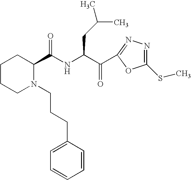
C1CCN(CCCC2=CC=CC=C2)C(C(NC(C(=O)C2=NN=C(SC)O2)CC(C)C)=O)C1
